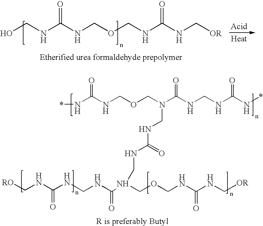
OCNC(NCOCNC(NC[OR])=O)=O.N(C(NCOCN(C(NCNC(N*)=O)=O)CNC(=O)NCN(COCNC(NC[OR])=O)C(NCNC(=O)NC[RO])=O)=O)*
